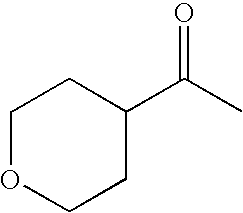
C1OCCC(C(C)=O)C1
